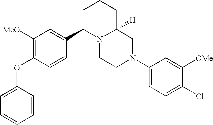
C1([MeO])=C(OC2=CC=CC=C2)C=CC(C2N3C([H])(CCC2)CN(C2=CC=C(Cl)C([OMe])=C2)CC3)=C1
